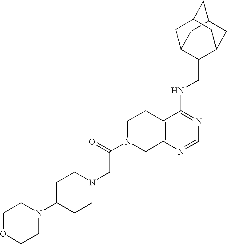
C12=C(N=CN=C1NCC1C3CC4CC(C3)CC1C4)CN(C(CN1CCC(N3CCOCC3)CC1)=O)CC2
